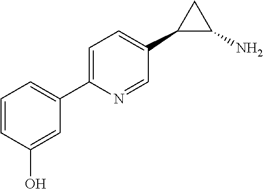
C1=CC(O)=CC(C2=CC=C(C3C(N)C3)C=N2)=C1
